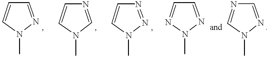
C1=CN(C)N=C1.C1=CN(C)C=N1.C1=CN(C)N=N1.C1=NN(C)N=C1.N1=CN(C)N=C1
